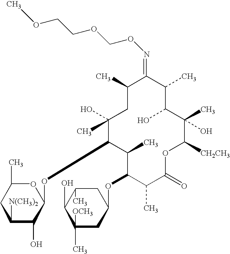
COCCOCON=C1C(C)C(O)C(C)(O)C([CH2CH3])OC(=O)C(C)C(OC2CC(C)C(O)C([OCH3])(C)C2)C(C)C(OC2C(O)C([N(CH3)2])CC(C)O2)C(O)(C)CC1C
